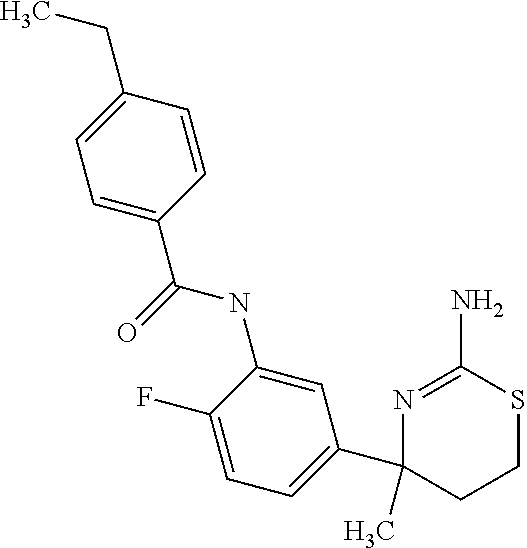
C1(C2=CC=C(F)C(NC(=O)C3=CC=C(CC)C=C3)=C2)(C)CCSC(N)=N1
